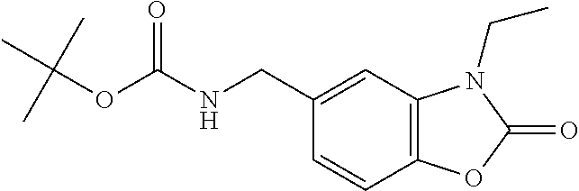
C1=CC2=C(C=C1CNC(=O)OC(C)(C)C)N(CC)C(=O)O2
